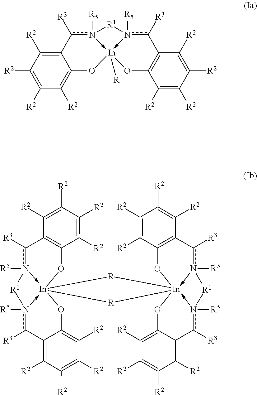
C12=C([R2])C([R2])=C([R2])C([R2])=C1O[In]13([R])-n([R5])(c2[R3])[R1]n->1([R5])c([R3])C1=C(O3)C([R2])=C([R2])C([R2])=C1[R2].C1([R2])=C([R2])C([R2])=C([R2])C2=C1O[In]134(-n([R5])(c2[R3])[R1]n->1([R5])c([R3])C1=C([R2])C([R2])=C([R2])C([R2])=C1O3)[R][In]123(-n([R5])(c([R3])C5=C(C([R2])=C([R2])C([R2])=C5[R2])O1)[R1]n->2([R5])c([R3])C1=C([R2])C([R2])=C([R2])C([R2])=C1O3)[R]4
